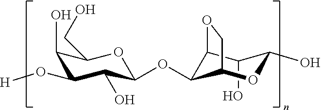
C1(O)C2C(OC3C(O)C(O[H])C(O)C(CO)O3)C(OC1O)CO2
